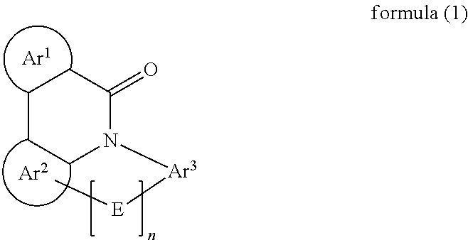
C1CCN([Ar3][E]C)C(=O)C1
